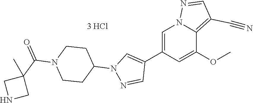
C1(C2=CN(C3CCN(C(C4(C)CNC4)=O)CC3)N=C2)=CN2N=CC(C#N)=C2C(OC)=C1
